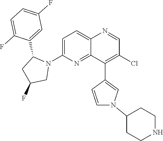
C1=C(N2C(C3=CC(F)=CC=C3F)CC(F)C2)N=C2C(=C1)N=CC(Cl)=C2C1=CN(C2CCNCC2)C=C1
